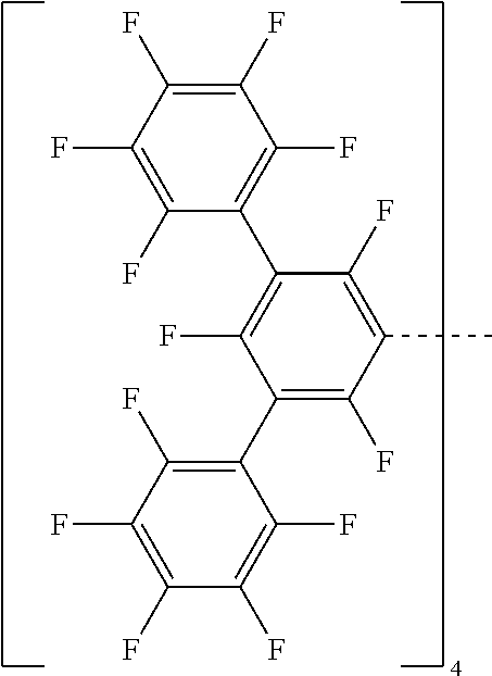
C1(F)=C(C2=C(F)C(F)=C(F)C(F)=C2F)C(F)=C(C)C(F)=C1C1=C(F)C(F)=C(F)C(F)=C1F
